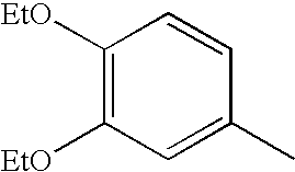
C1=C(C)C=CC([EtO])=C1[EtO]
